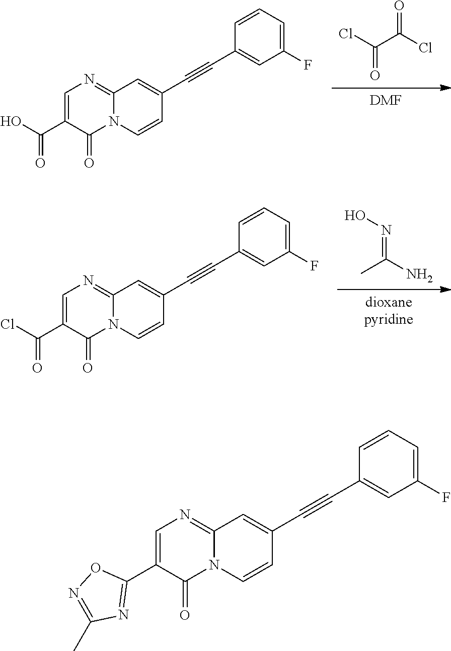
[DMF].ClC(C(Cl)=O)=O.N12C(=NC=C(C(O)=O)C1=O)C=C(C#CC1=CC(F)=CC=C1)C=C2.[dioxanepyridine].ON=C(N)C.N12C(=NC=C(C(Cl)=O)C1=O)C=C(C#CC1=CC(F)=CC=C1)C=C2.N12C(=NC=C(C3=NC(C)=NO3)C1=O)C=C(C#CC1=CC(F)=CC=C1)C=C2
